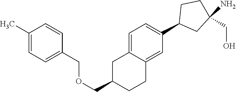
C1=C2C(=CC(C3CC(N)(CO)CC3)=C1)CCC(COCC1=CC=C(C)C=C1)C2
